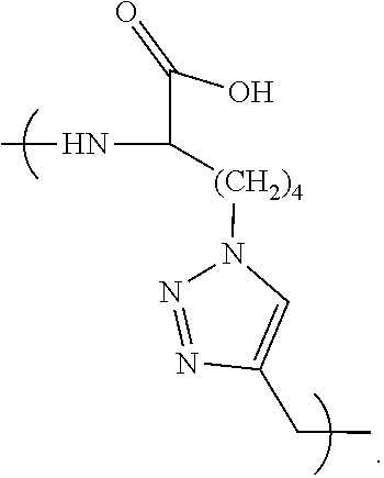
N1=NC(CC)=CN1[(CH2)4]C(C(O)=O)NC
